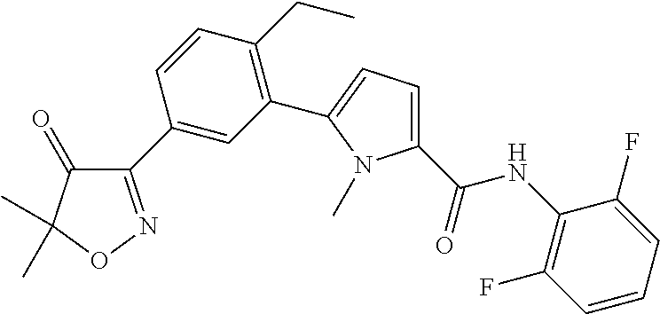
C1(C2=CC(C3=CC=C(C(=O)NC4=C(F)C=CC=C4F)N3C)=C(CC)C=C2)=NOC(C)(C)C1=O
